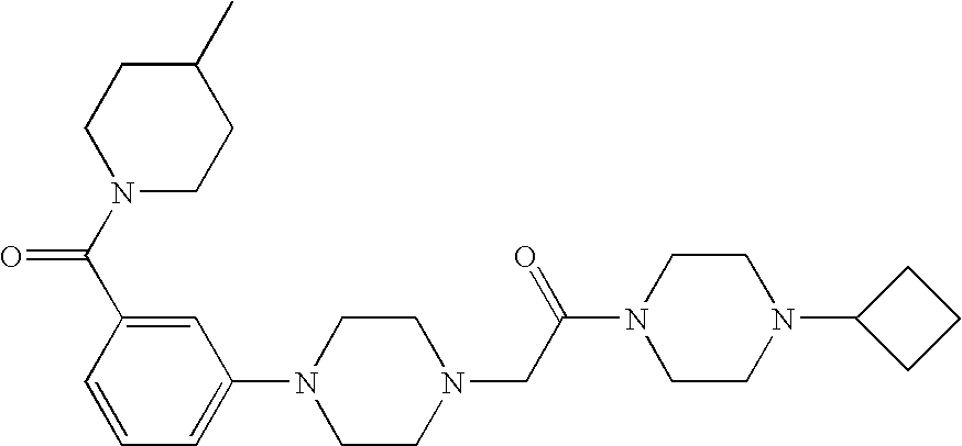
C1=C(N2CCN(CC(N3CCN(C4CCC4)CC3)=O)CC2)C=C(C(N2CCC(C)CC2)=O)C=C1
